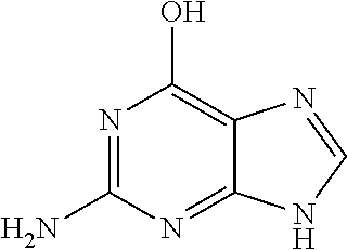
N1=C(N)N=C2C(=C1O)N=CN2
